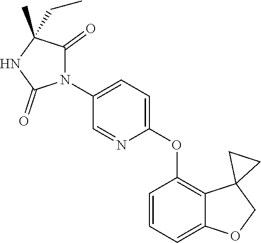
C1(=O)N(C2=CC=C(OC3=C4C(=CC=C3)OCC43CC3)N=C2)C(=O)NC1(C)CC
